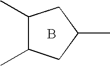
C1(C)C(C)CC(C)C1.B
